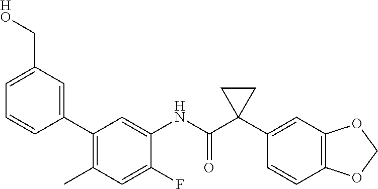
C1(F)=CC(C)=C(C2=CC(C[HO])=CC=C2)C=C1NC(C1(C2=CC3=C(C=C2)OCO3)CC1)=O
